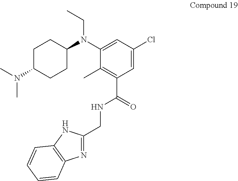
C1C(N(C)C)CCC(N(C2=CC(Cl)=CC(C(=O)NCC3=NC4=C(N3)C=CC=C4)=C2C)CC)C1
